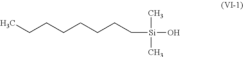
CCCCCCCC[Si](C)(O)C
